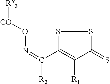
S1C(C(=NO[CO][R3])[R2])=C([R1])C(=S)S1
